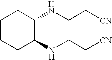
C1CCC(NCC[CN])C(NCC[CN])C1
